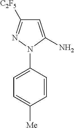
C1=CC(N2N=C([C2F5])C=C2N)=CC=C1[Me]
